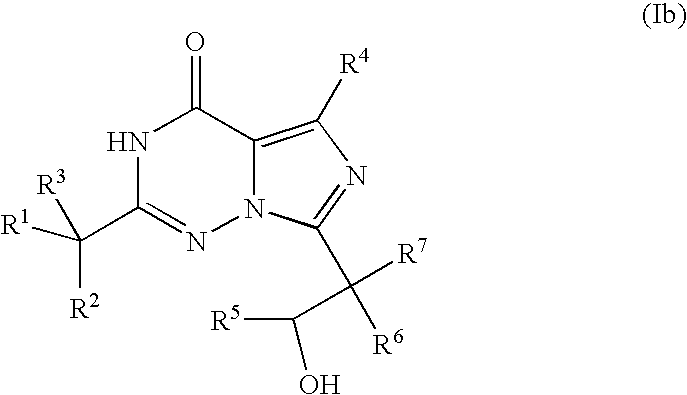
N1C(C([R1])([R3])[R2])=NN2C(=C([R4])N=C2C([R6])([R7])C([R5])O)C1=O
